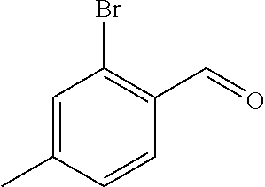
C1=C(C)C=CC(C=O)=C1Br
